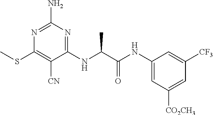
C1(NC(C(NC2=CC([CO2CH3])=CC([CF3])=C2)=O)C)=NC(N)=NC(SC)=C1[CN]
